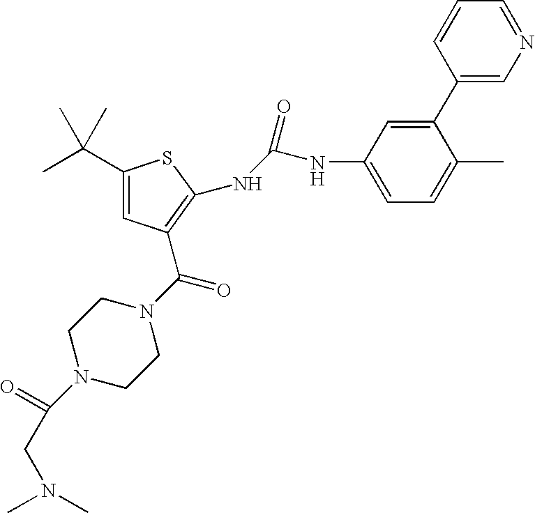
C1(C(C)(C)C)=CC(C(N2CCN(C(=O)CN(C)C)CC2)=O)=C(NC(NC2=CC=C(C)C(C3=CN=CC=C3)=C2)=O)S1
